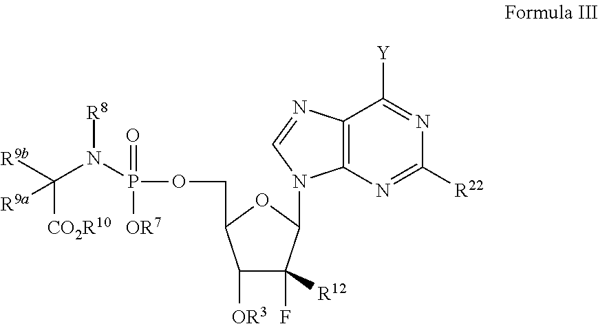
C1([OR3])C(F)([R12])C(N2C3=C(N=C2)C([Y])=NC([R22])=N3)OC1COP(N(C([R9b])([CO2R10])[R9a])[R8])(=O)[OR7]
